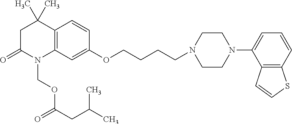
C12=C(C=C(OCCCCN3CCN(C4=CC=CC5=C4C=CS5)CC3)C=C1)N(COC(=O)CC(C)C)C(=O)CC2(C)C
